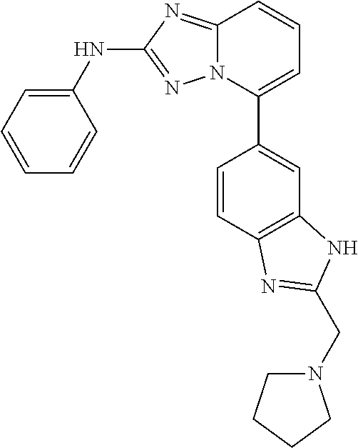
N12C(=NC(NC3=CC=CC=C3)=N1)C=CC=C2C1=CC2=C(C=C1)N=C(CN1CCCC1)N2
